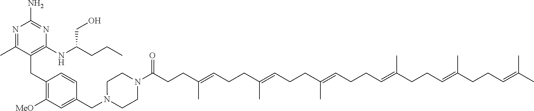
N1=C(C)C(CC2=C([MeO])C=C(CN3CCN(C(=O)CCC(=CCCC(=CCCC(=CCCC=C(CCC=C(C)CCC=C(C)C)C)C)C)C)CC3)C=C2)=C(NC(CO)CCC)N=C1N
